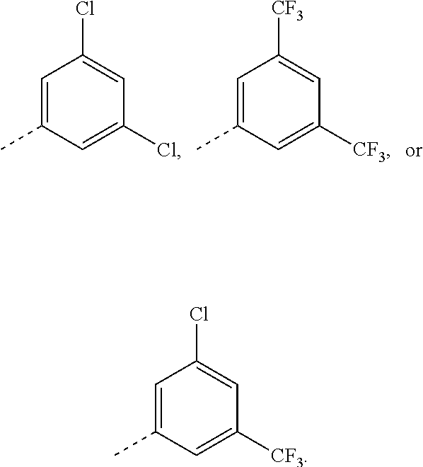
C1=C(C)C=C(Cl)C=C1Cl.C1=C(C)C=C([CF3])C=C1[CF3].C1=C(C)C=C([CF3])C=C1Cl
